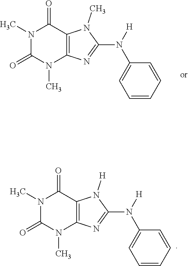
CN1C(=O)N(C)C(=O)C2=C1N=C(N(C1=CC=CC=C1)[H])N2C.CN1C(=O)N(C)C(=O)C2=C1N=C(N(C1=CC=CC=C1)[H])N2[H]
